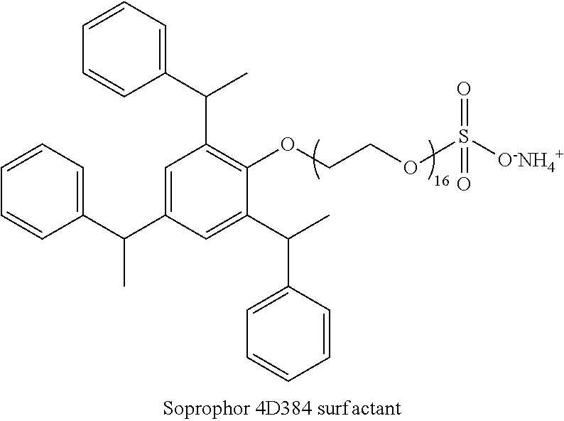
C1=CC=C(C(C)C2=CC(C(C3=CC=CC=C3)C)=C(OCCOS(=O)(=O)[O-NH4+])C(C(C)C3=CC=CC=C3)=C2)C=C1
